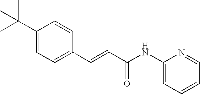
C(=CC(=O)NC1=CC=CC=N1)C1=CC=C(C(C)(C)C)C=C1
